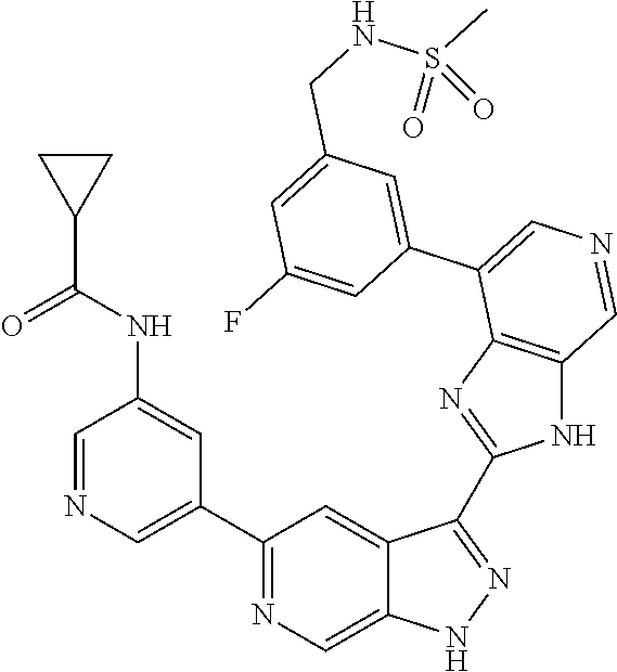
C1(C2=CN=CC(NC(C3CC3)=O)=C2)=NC=C2C(=C1)C(C1=NC3=C(N1)C=NC=C3C1=CC(CNS(C)(=O)=O)=CC(F)=C1)=NN2
